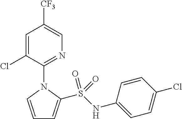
C1=CN(C2=NC=C([CF3])C=C2Cl)C(S(NC2=CC=C(Cl)C=C2)(=O)=O)=C1
